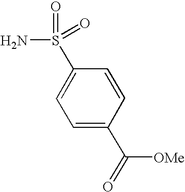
C1(S(N)(=O)=O)=CC=C(C([OMe])=O)C=C1
